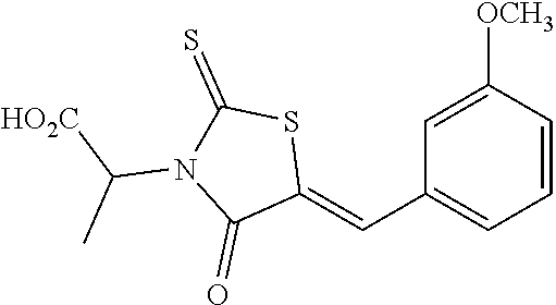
C1=C([OCH3])C=CC=C1C=C1SC(=S)N(C([HO2C])C)C1=O
